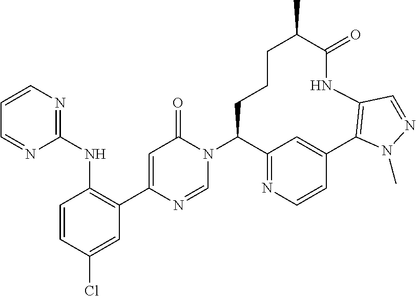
C1=CC(Cl)=CC(C2=CC(=O)N(C3C4=NC=CC(=C4)C4=C(NC(=O)C(C)CCC3)C=NN4C)C=N2)=C1NC1=NC=CC=N1
